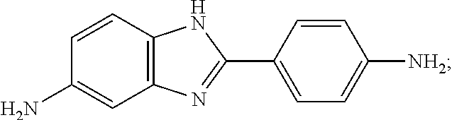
C1=CC(C2=NC3=C(N2)C=CC(N)=C3)=CC=C1[NH2]
